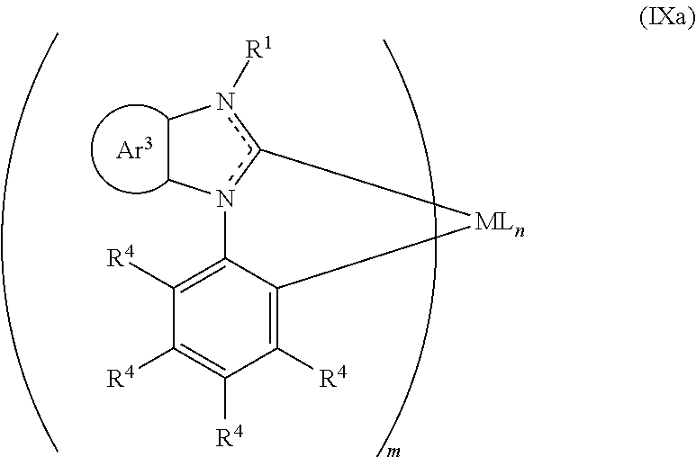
C1Cn2c(n1[R1])[MLn]C1=C([R4])C([R4])=C([R4])C([R4])=C21
